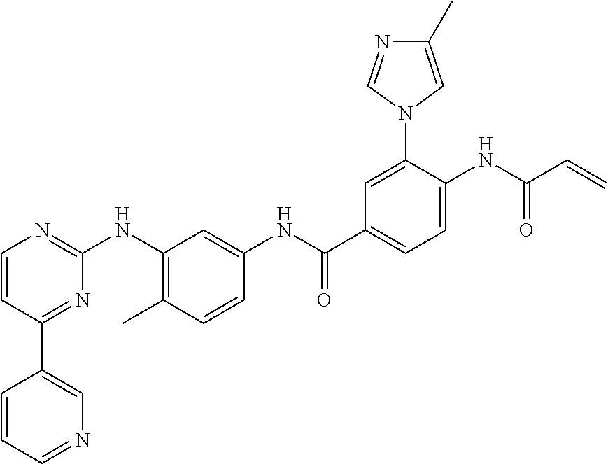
C1(C2=CN=CC=C2)=NC(NC2=C(C)C=CC(NC(C3=CC=C(NC(C=C)=O)C(N4C=C(C)N=C4)=C3)=O)=C2)=NC=C1
